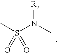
CS(N(C)[R7])(=O)=O
